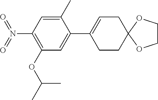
C1(C)=CC(N(=O)=O)=C(OC(C)C)C=C1C1=CCC2(CC1)OCCO2
